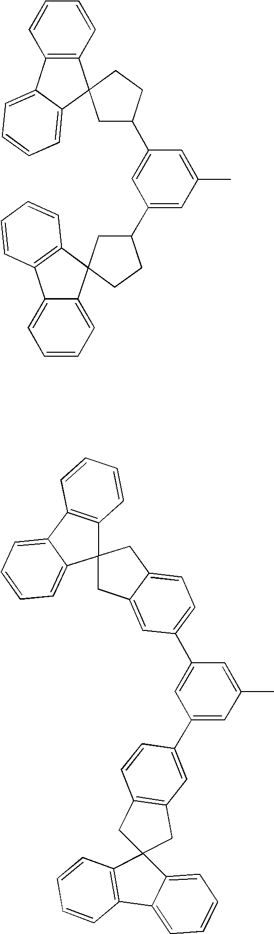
C12=CC=CC=C1C1(C3=C2C=CC=C3)CC(C2=CC(C3CCC4(C5=C(C6=CC=CC=C64)C=CC=C5)C3)=CC(C)=C2)CC1.C12=CC=CC=C1C1(C3=C2C=CC=C3)CC2=CC(C3=CC(C4=CC5=C(CC6(C7=C(C8=CC=CC=C86)C=CC=C7)C5)C=C4)=CC(C)=C3)=CC=C2C1
